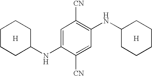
C1(NC2=CC([CN])=C(NC3CCCCC3)C=C2[CN])CCCCC1.[H].[H]
